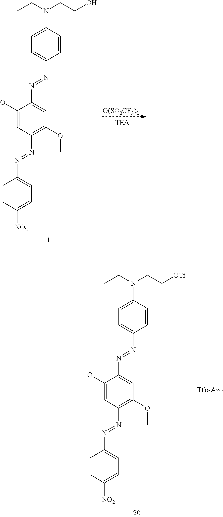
[O(SO2CF3)2].C1=C(N(CCO)CC)C=CC(N=NC2=CC(OC)=C(N=NC3=CC=C([NO2])C=C3)C=C2OC)=C1.C1=C(N(CC[OTf])CC)C=CC(N=NC2=CC(OC)=C(N=NC3=CC=C([NO2])C=C3)C=C2OC)=C1
